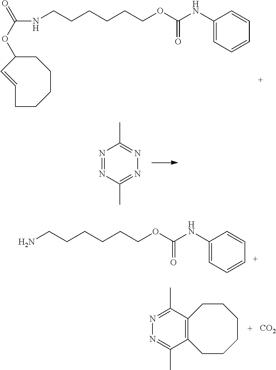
C1=CCCCCCC1OC(NCCCCCCOC(NC1=CC=CC=C1)=O)=O.N1=NC(C)=NN=C1C.NCCCCCCOC(NC1=CC=CC=C1)=O.C12=C(C(C)=NN=C1C)CCCCCC2.[CO2]
